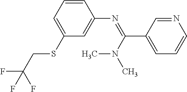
C1(SCC(F)(F)F)=CC=CC(N=C(N(C)C)C2=CC=CN=C2)=C1
